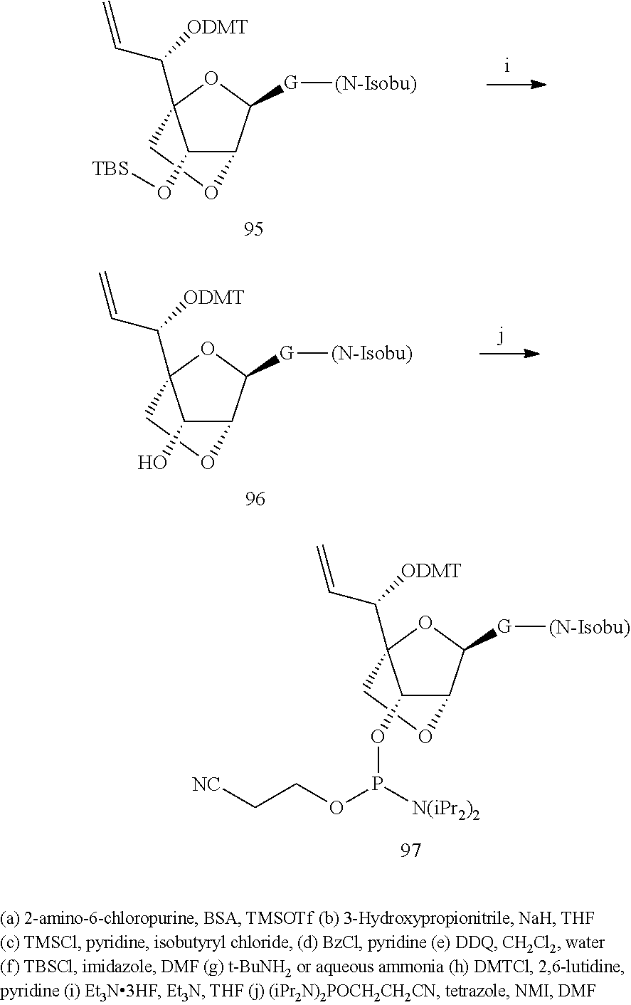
C12C([G][(N-Isobu)])OC(C([ODMT])C=C)(CO1)C2O[TBS].C12C([G][(N-Isobu)])OC(C([ODMT])C=C)(CO1)C2O.C12C([G][(N-Isobu)])OC(C([ODMT])C=C)(CO1)C2OP(OCC[NC])[N(iPr2)2]
